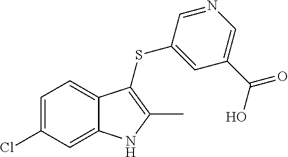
C1=C(Cl)C=C2C(=C1)C(SC1=CC(C(O)=O)=CN=C1)=C(C)N2
